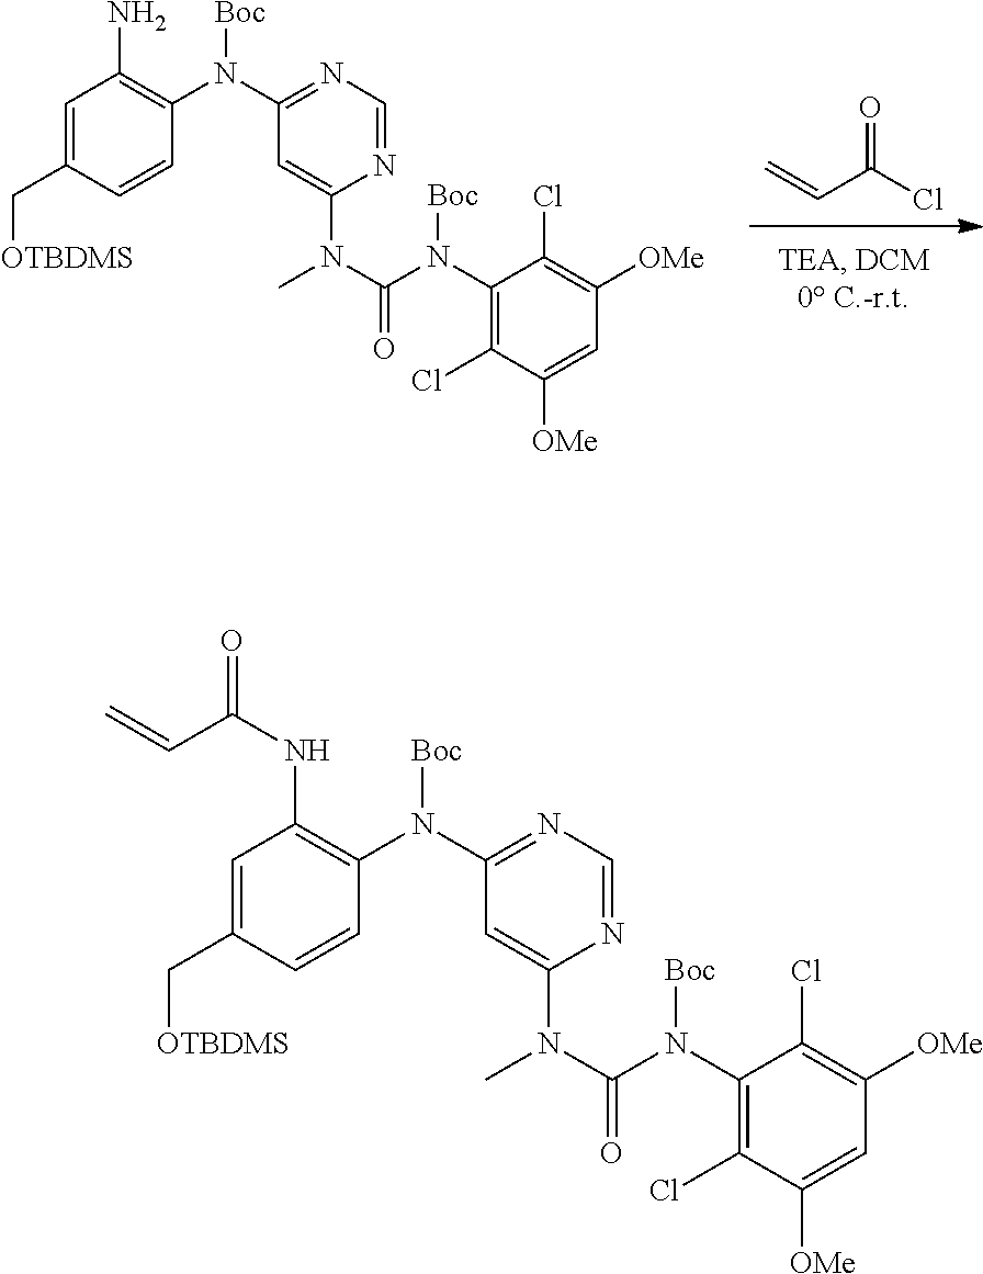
ClC(C=C)=O.C1=C(C[OTBDMS])C=CC(N(C2=NC=NC(N(C(N(C3=C(Cl)C([OMe])=CC([OMe])=C3Cl)[Boc])=O)C)=C2)[Boc])=C1N.C1=C(C[OTBDMS])C=CC(N(C2=NC=NC(N(C(N(C3=C(Cl)C([OMe])=CC([OMe])=C3Cl)[Boc])=O)C)=C2)[Boc])=C1NC(C=C)=O
